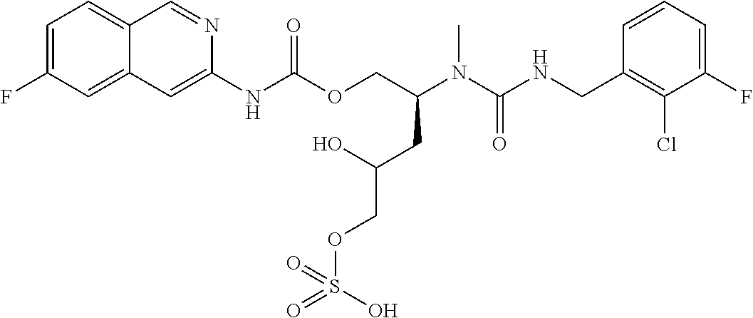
C1=CC(CNC(N(C(COC(NC2=CC3=CC(F)=CC=C3C=N2)=O)CC(COS(O)(=O)=O)O)C)=O)=C(Cl)C(F)=C1
